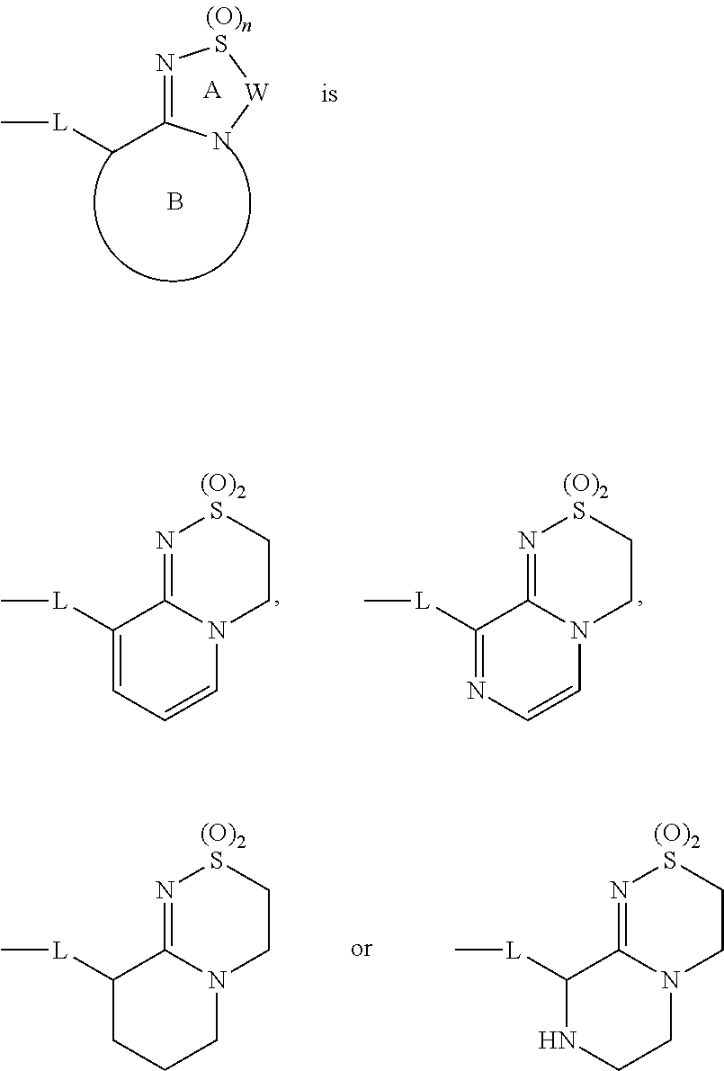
N1=C(C[L]C)N[W]S1.[A].B.C1([L]C)=CC=CN2C1=NSCC2.[(O)2].C1([L]C)=NC=CN2C1=NSCC2.[(O)2].C1([L]C)CCCN2C1=NSCC2.[(O)2].C1([L]C)NCCN2C1=NSCC2.[(O)2]
